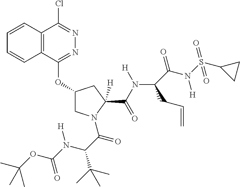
C12=C(C(OC3CN(C(C(N(C(=O)OC(C)(C)C)[H])C(C)(C)C)=O)C(C(N([H])C4(C(=O)N(S(=O)(C5CC5)=O)[H])C(C=C)C4)=O)([H])C3)=NN=C1Cl)C=CC=C2
